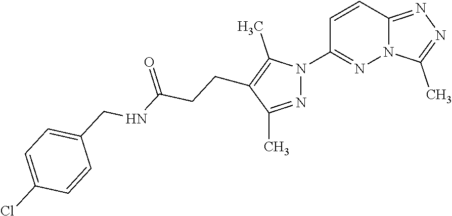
C12=NN=C(C)N1N=C(N1N=C(C)C(CCC(NCC3=CC=C(Cl)C=C3)=O)=C1C)C=C2
